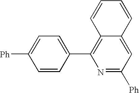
C1=CC=CC2=CC([Ph])=NC(C3=CC=C([Ph])C=C3)=C12
